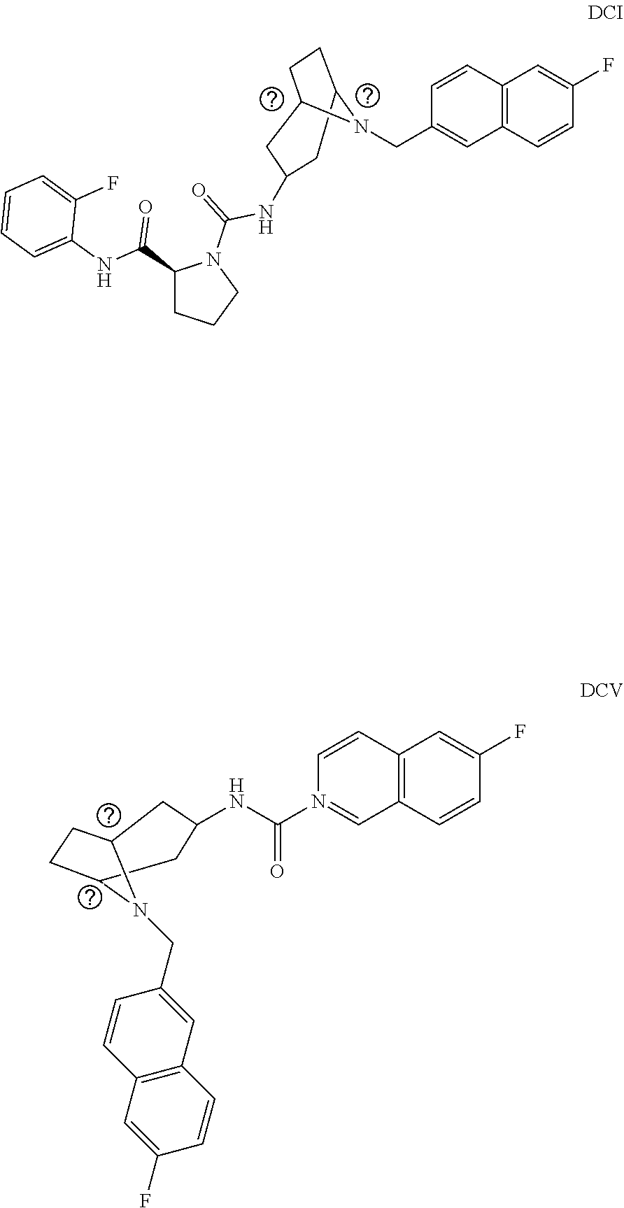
C12=C(C=CC(F)=C1)C=C(CN1C3CCC1CC(NC(=O)N1C(C(NC4=CC=CC=C4F)=O)CCC1)C3)C=C2.C12=C(C=CC(F)=C1)C=N(C(NC1CC3CCC(N3CC3=CC4=C(C=C3)C=C(F)C=C4)C1)=O)C=C2
